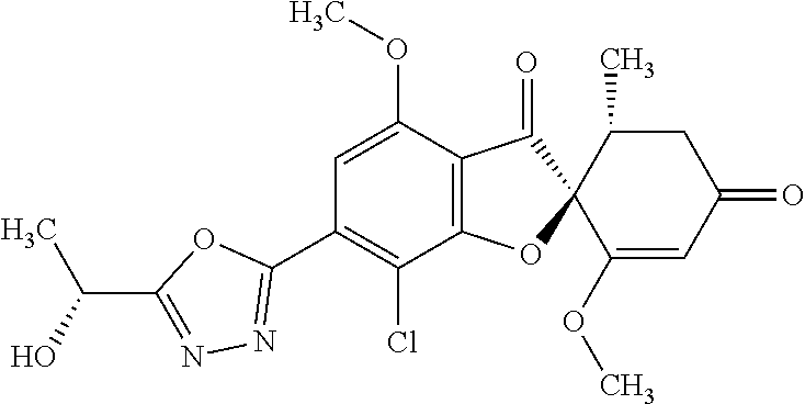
C1(OC)=CC(C2=NN=C(C(C)O)O2)=C(Cl)C2=C1C(=O)C1(O2)C(OC)=CC(=O)CC1C
